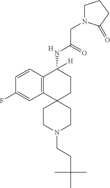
C12=C(C=CC(F)=C1)C(NC(CN1CCCC1=O)=O)([H])CCC21CCN(CCC(C)(C)C)CC1.[H]
